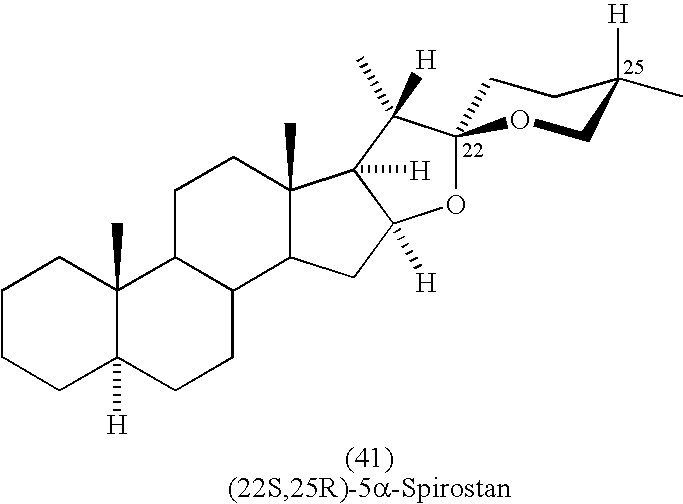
C1CCC2([H])C(C)(C1)C1C(CC2)C2C(C)(CC1)C1([H])C([H])(C2)OC2(C1(C)[H])CCC(C)([H])CO2
